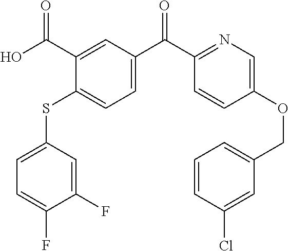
C1=C(SC2=CC=C(C(C3=NC=C(OCC4=CC=CC(Cl)=C4)C=C3)=O)C=C2C(O)=O)C=C(F)C(F)=C1
